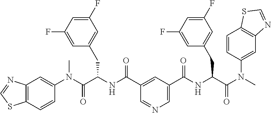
C12=C(C=CC(N(C(C(NC(C3=CC(C(NC(C(N(C)C4=CC5=C(C=C4)SC=N5)=O)CC4=CC(F)=CC(F)=C4)=O)=CN=C3)=O)CC3=CC(F)=CC(F)=C3)=O)C)=C1)SC=N2
